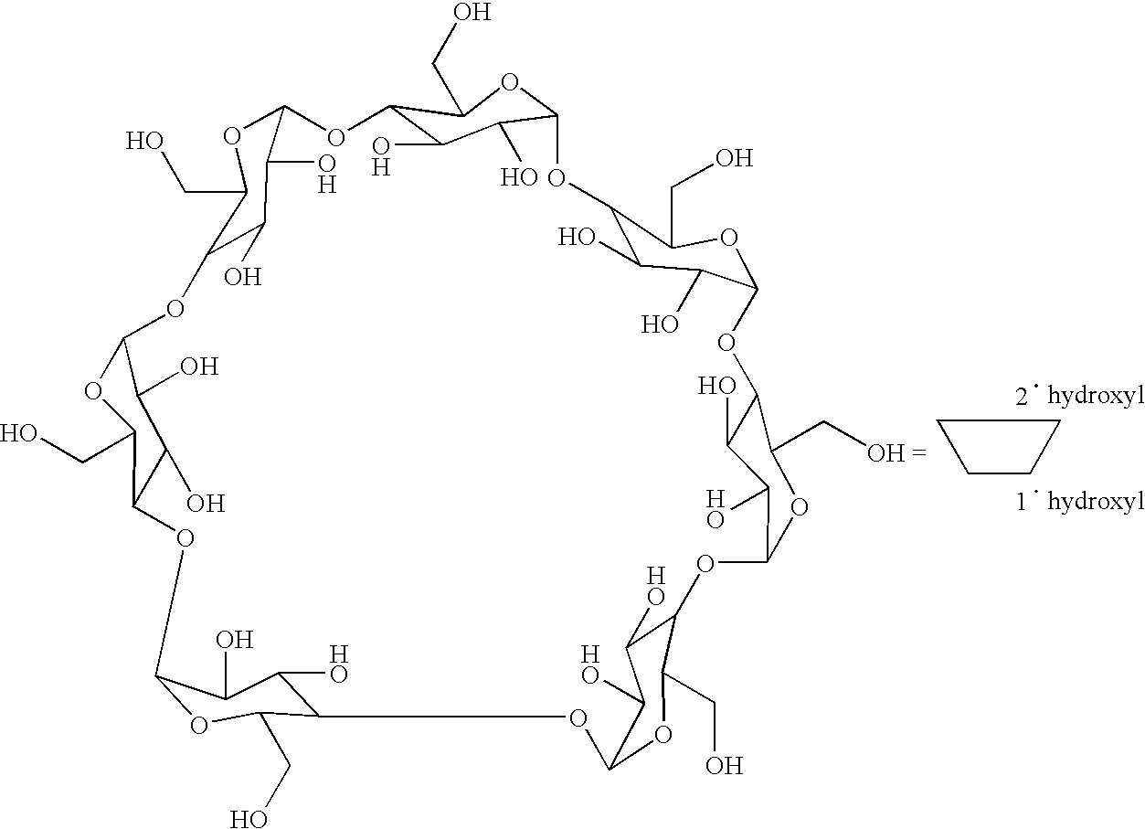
C12C(O)C(O)C(OC1CO)OC1C(O)C(O)C(OC1CO)OC1C(O)C(O)C(OC1CO)OC1C(O)C(O)C(OC1CO)OC1C(O)C(O)C(OC1C[OH =])OC1C(O)C(O)C(OC1CO)OC1C(O)C(O)C(O2)OC1CO.C1CCC1
